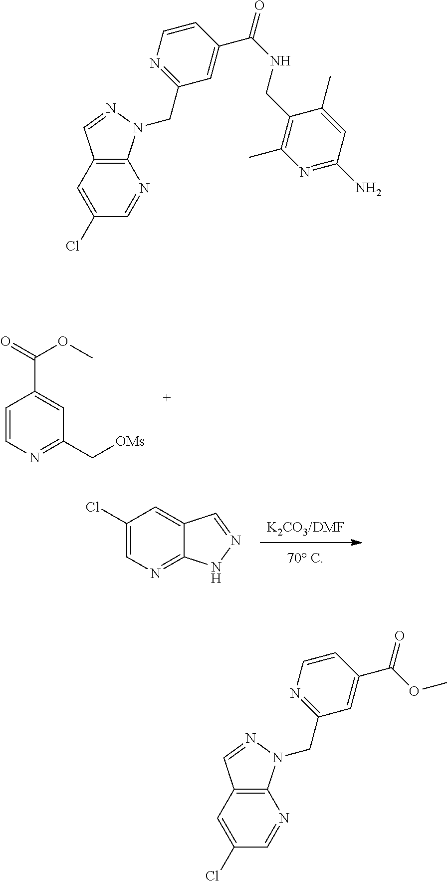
[K2CO3/DMF].C1(Cl)=CN=C2C(=C1)C=NN2.C1=CN=C(C[OMs])C=C1C(=O)OC.C12=C(C=C(Cl)C=N1)C=NN2CC1=NC=CC(C(=O)OC)=C1.C12=C(C=C(Cl)C=N1)C=NN2CC1=NC=CC(C(=O)NCC2=C(C)N=C(N)C=C2C)=C1
